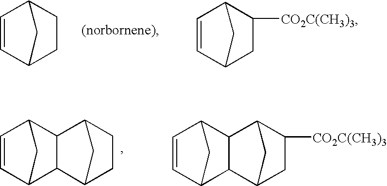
C1=CC2CCC1C2.C1=CC2CC([CO2C(CH3)3])C1C2.C1=CC2C3C(C1C2)C1CCC3C1.C1=CC2C3C(C1C2)C1C([CO2C(CH3)3])CC3C1
